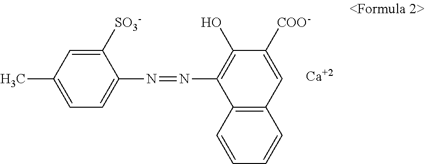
C1([SO3-])=CC(C)=CC=C1N=NC1=C(O)C([COO-])=CC2=C1C=CC=C2.[Ca]
